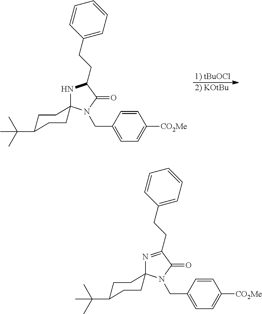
N1C(CCC2=CC=CC=C2)C(=O)N(CC2=CC=C([CO2Me])C=C2)C12CCC(C(C)(C)C)CC2.[1) tBuOCl].[2) KOtBu].N1=C(CCC2=CC=CC=C2)C(=O)N(CC2=CC=C([CO2Me])C=C2)C12CCC(C(C)(C)C)CC2
